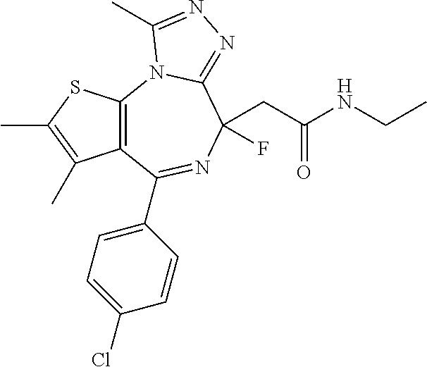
C12=C(N3C(=NN=C3C)C(F)(CC(NCC)=O)N=C1C1=CC=C(Cl)C=C1)SC(C)=C2C
